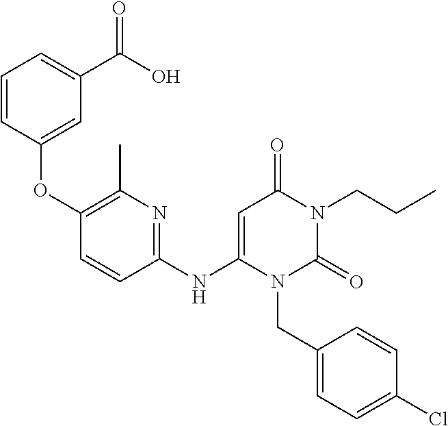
C1(NC2=CC(=O)N(CCC)C(=O)N2CC2=CC=C(Cl)C=C2)=NC(C)=C(OC2=CC(C(O)=O)=CC=C2)C=C1
